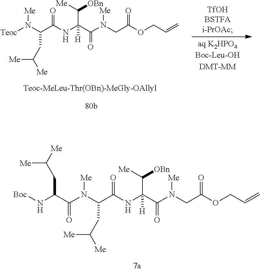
N(C(C(NC(C(N([Teoc])[Me])CC([Me])[Me])=O)(C([Me])[OBn])[H])=O)(CC(=O)OCC=C)[Me].N(C(C(NC(C(N(C(C(N[Boc])CC([Me])[Me])=O)[Me])CC([Me])[Me])=O)(C([Me])[OBn])[H])=O)(CC(=O)OCC=C)[Me]
